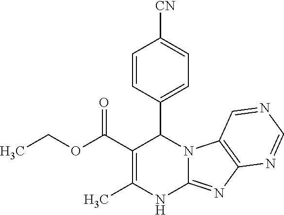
C1=CC(C2C(C(OCC)=O)=C(C)NC3=NC4=C(N23)C=NC=N4)=CC=C1[CN]
